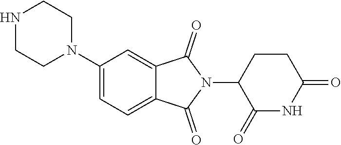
C1(N2CCNCC2)=CC=C2C(=C1)C(=O)N(C1C(=O)NC(=O)CC1)C2=O
